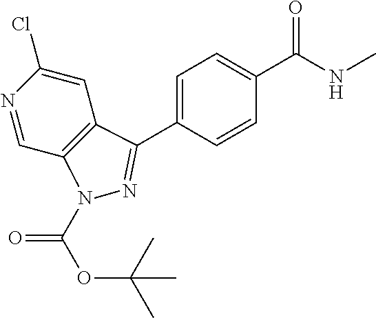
ClC1=CC2=C(C=N1)N(C(OC(C)(C)C)=O)N=C2C1=CC=C(C(=O)NC)C=C1
